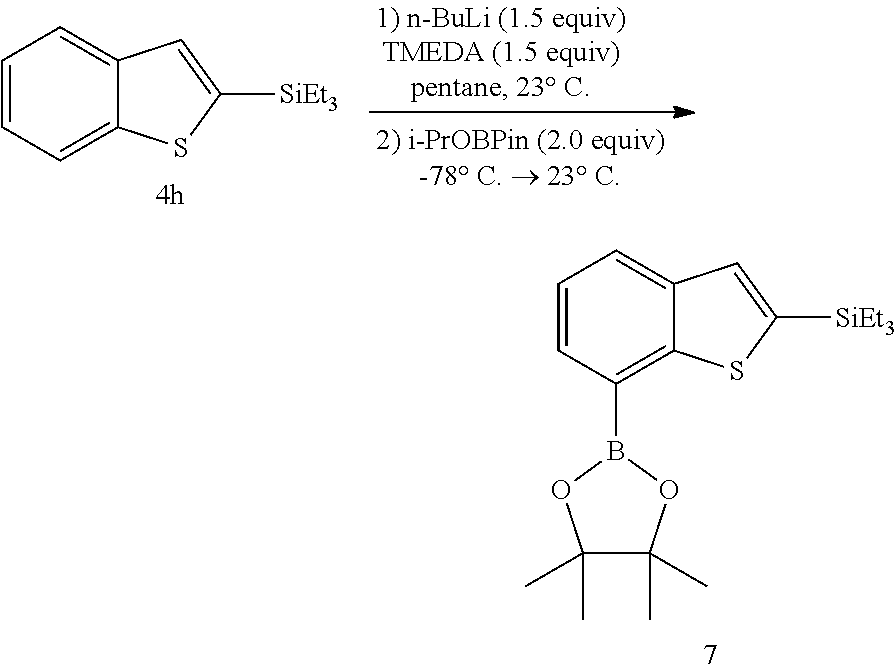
C1=CC=C2C(=C1)C=C([SiEt3])S2.C1=CC(B2OC(C)(C)C(C)(C)O2)=C2C(=C1)C=C([SiEt3])S2
